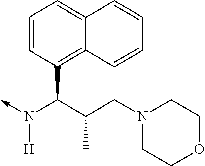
N([H])(C(C1=C2C(=CC=C1)C=CC=C2)C(CN1CCOCC1)C)->C
